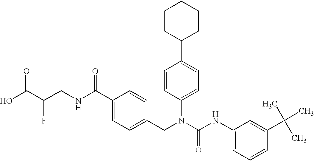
OC(C(CNC(C1=CC=C(CN(C(NC2=CC=CC(C(C)(C)C)=C2)=O)C2=CC=C(C3CCCCC3)C=C2)C=C1)=O)F)=O
